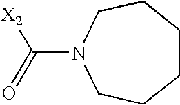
C1CCCN(C(=O)[X2])CC1
